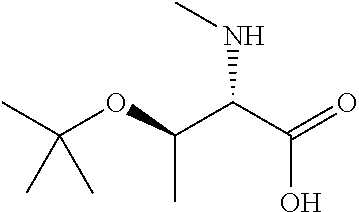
C(C(C(=O)O)NC)(OC(C)(C)C)C
